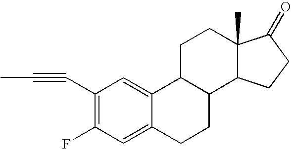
C1(C#CC)=C(F)C=C2C(=C1)C1C(CC2)C2C(C)(CC1)C(=O)CC2
